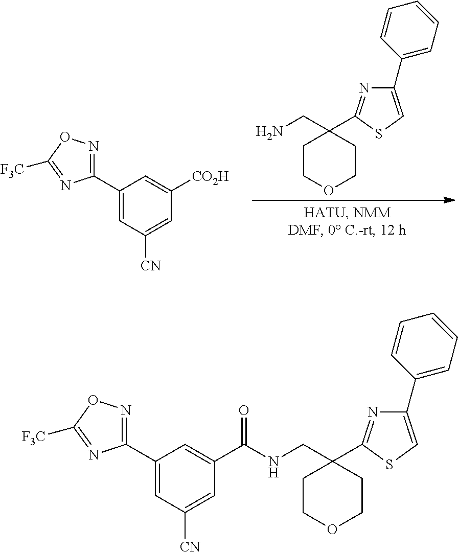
C1(C2=NOC([F3C])=N2)=CC([CN])=CC([CO2H])=C1.NCC1(C2=NC(C3=CC=CC=C3)=CS2)CCOCC1.C1(C2=NOC([F3C])=N2)=CC([CN])=CC(C(=O)NCC2(C3=NC(C4=CC=CC=C4)=CS3)CCOCC2)=C1
